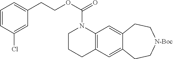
C1CCC2=C(N1C(OCCC1=CC=CC(Cl)=C1)=O)C=C1C(=C2)CC[N-Boc]CC1
